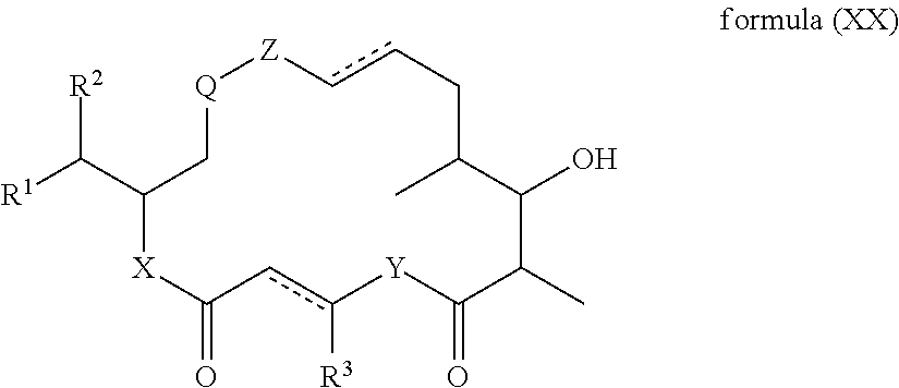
C1(C([R2])[R1])[X]C(=O)cc([R3])[Y]C(=O)C(C)C(O)C(C)Ccc[Z][Q]C1
